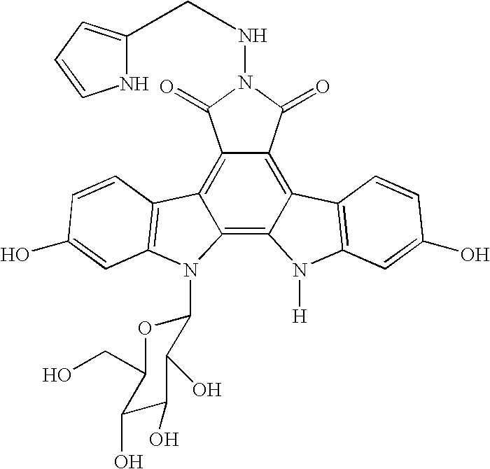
C12=C3C(=C4C(=C1C(=O)N(NCC1=CC=CN1)C2=O)C1=C(N4[H])C=C(O)C=C1)N(C1OC(CO)C(O)C(O)C1O)C1=C3C=CC(O)=C1
